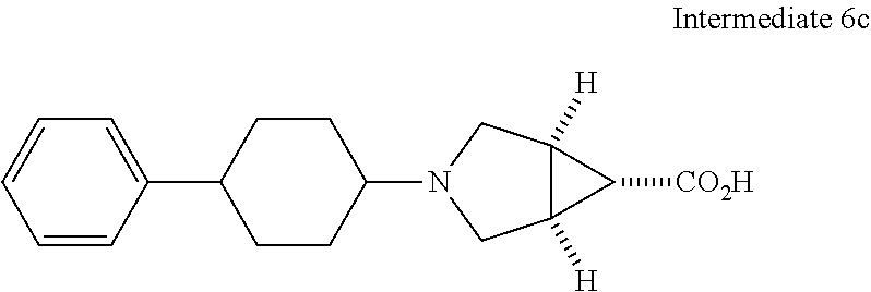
C1=CC(C2CCC(N3CC4([H])C([H])(C3)C4[CO2H])CC2)=CC=C1
